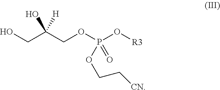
OCC(COP(O[R3])(=O)OCC[CN])([H])O
